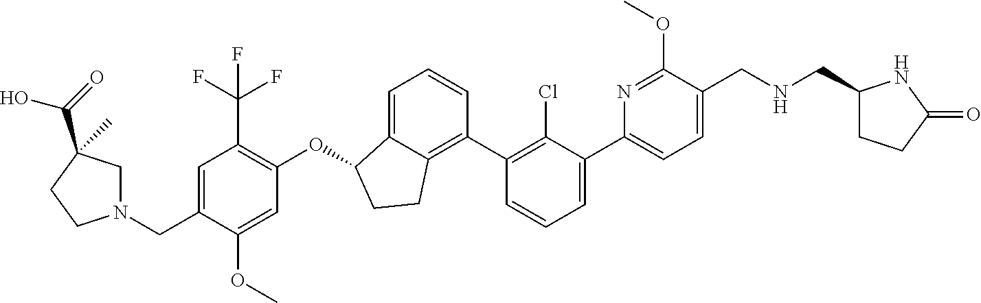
O(C1C2=CC=CC(C3=C(Cl)C(C4=CC=C(CNCC5CCC(=O)N5)C(OC)=N4)=CC=C3)=C2CC1)C1=C(C(F)(F)F)C=C(CN2CC(C)(C(=O)O)CC2)C(OC)=C1
